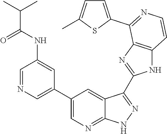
C1=NC=C(C2=CN=C3C(=C2)C(C2=NC4=C(N2)C=CN=C4C2=CC=C(C)S2)=NN3)C=C1NC(C(C)C)=O
